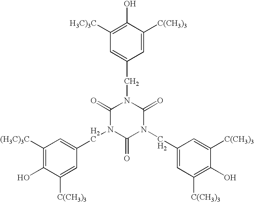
C1([(H3C)3C])=C(O)C([C(CH3)3])=CC(CN2C(=O)N(CC3=CC([C(CH3)3])=C(O)C([C(CH3)3])=C3)C(=O)N(CC3=CC([H3C)3C])=C(O)C([C(CH3)3])=C3)C2=O)=C1
